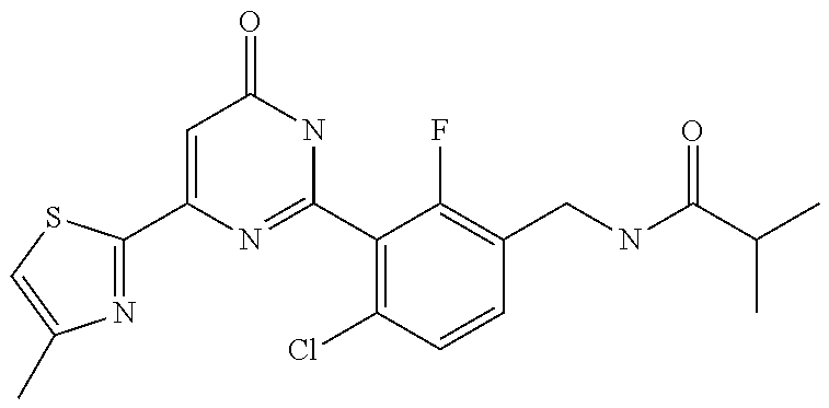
C1(C2=NC(C)=CS2)=CC(=O)NC(C2=C(Cl)C=CC(CNC(C(C)C)=O)=C2F)=N1
